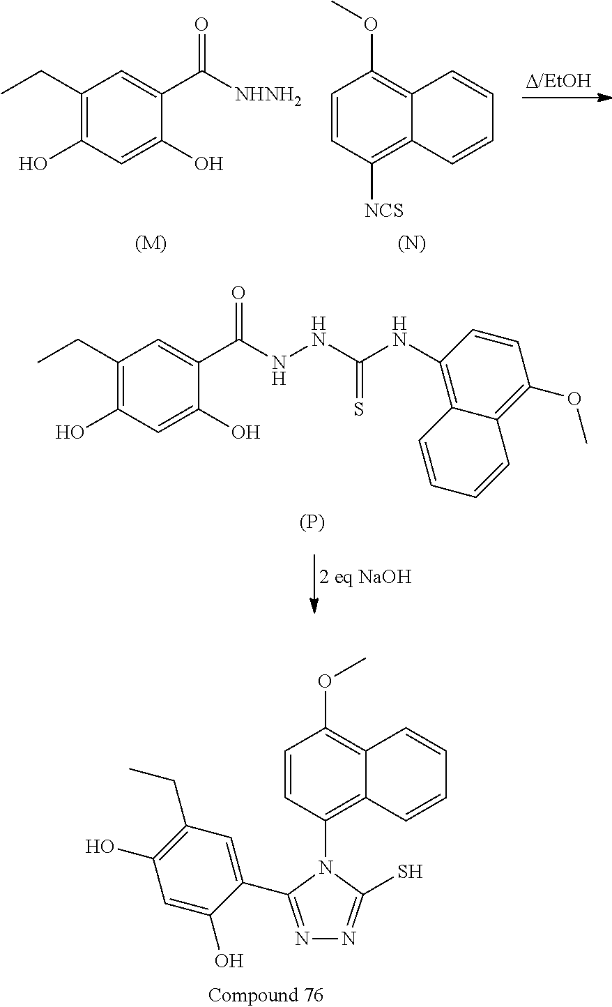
C1=CC([NCS])=C2C(=C1OC)C=CC=C2.[(N)].C1(CC)=C(O)C=C(O)C(C([NHNH2])=O)=C1.[(M)].C1(CC)=C(O)C=C(O)C(C(NNC(NC2=C3C(=C(OC)C=C2)C=CC=C3)=S)=O)=C1.[(P)].C1=CC(N2C(C3=CC(CC)=C(O)C=C3O)=NN=C2S)=C2C(=C1OC)C=CC=C2
